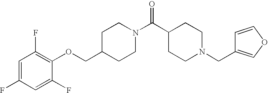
C1(COC2=C(F)C=C(F)C=C2F)CCN(C(C2CCN(CC3=COC=C3)CC2)=O)CC1
